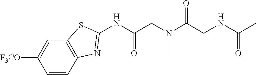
N(C(C)=O)CC(N(CC(NC1=NC2=C(S1)C=C([F3CO])C=C2)=O)C)=O
